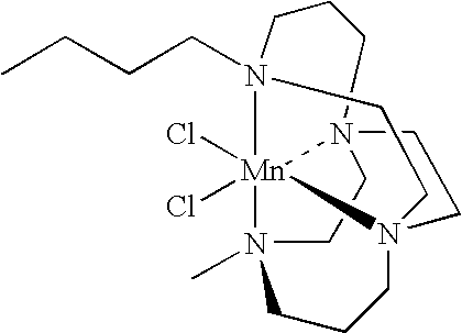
N12(CCCC)CCCN34CCN5(C)[Mn]13(Cl)(Cl)N(CC4)(CCC5)CC2
